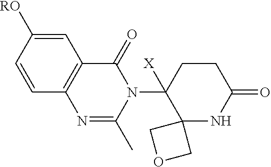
C1=C([RO])C=CC2=C1C(=O)N(C1([X])C3(NC(=O)CC1)COC3)C(C)=N2
